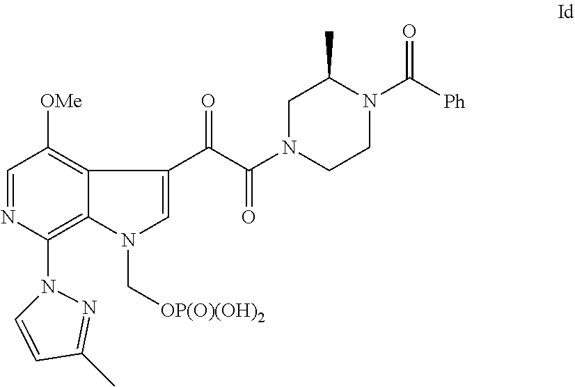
C1=NC(N2C=CC(C)=N2)=C2C(=C1[OMe])C(C(C(N1CCN(C(=O)[Ph])C(C)C1)=O)=O)=CN2C[OP(O)(OH)2]
